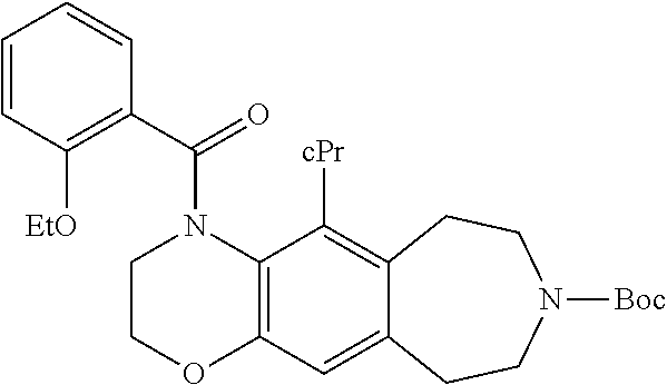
C1(C(=O)N2CCOC3=C2C([cPr])=C2C(=C3)CCN([Boc])CC2)=C([EtO])C=CC=C1
